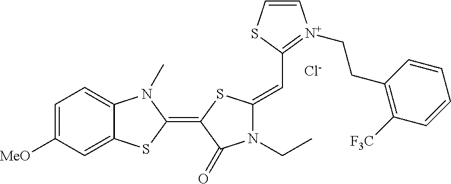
[Cl-].C1=C([MeO])C=C2C(=C1)N(C)C(=C1C(=O)N(CC)C(=CC3=[N+](CCC4=C([F3C])C=CC=C4)C=CS3)S1)S2
